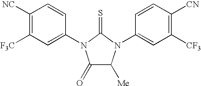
C1([NC])=C([F3C])C=C(N2C(=O)C([Me])N(C3=CC([CF3])=C([CN])C=C3)C2=S)C=C1
